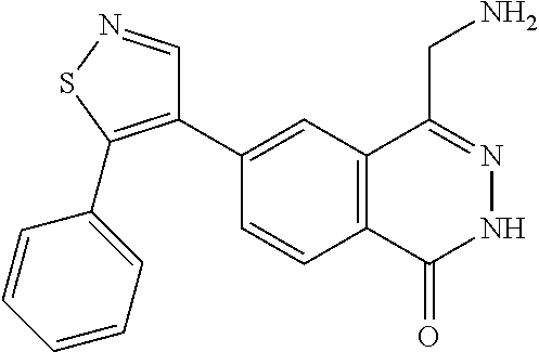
C1(C2=C(C3=CC=CC=C3)SN=C2)=CC2=C(C=C1)C(=O)NN=C2CN
